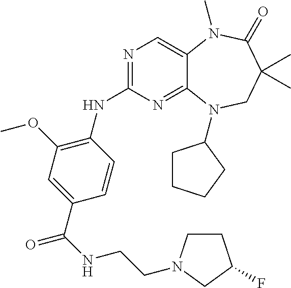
N1=C(NC2=C(OC)C=C(C(=O)NCCN3CCC(F)C3)C=C2)N=C2C(=C1)N(C)C(=O)C(C)(C)CN2C1CCCC1
